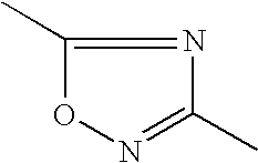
CC1=NC(C)=NO1
